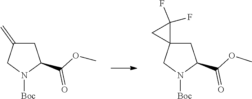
C1C2(CN([Boc])C1C(OC)=O)C(F)(F)C2.C1C(=C)CN([Boc])C1C(OC)=O
